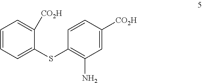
C1=CC=C(SC2=C(N)C=C([CO2H])C=C2)C([CO2H])=C1
